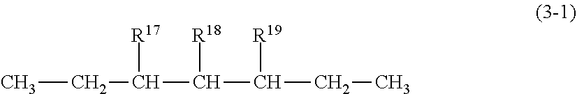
CCC(C(C(CC)[R19])[R18])[R17]
